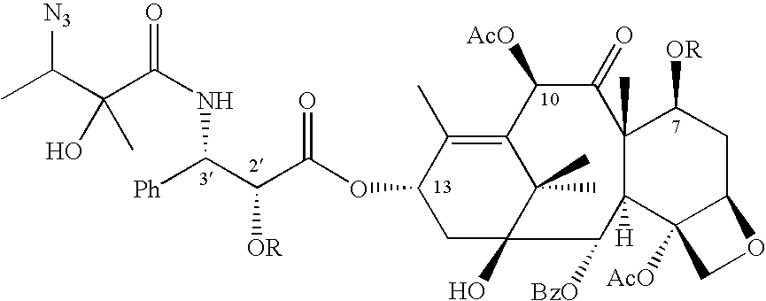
C12=C(C)C(OC(C(C([Ph])NC(=O)C(C(C)[N3])(O)C)[OR])=O)CC(O)(C1(C)C)C([BzO])C1([H])C(C)(C(=O)C2[AcO])C([OR])CC2C1([AcO])CO2
